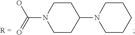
C(N1CCC(N2CCCCC2)CC1)(O)=O
